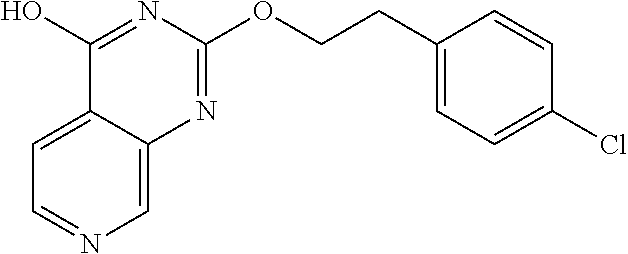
C1=C2C(=CN=C1)N=C(OCCC1=CC=C(Cl)C=C1)N=C2O
